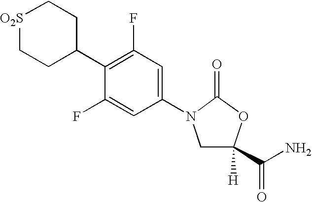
C1(N2CC([H])(C(N)=O)OC2=O)=CC(F)=C(C2CC[O2S]CC2)C(F)=C1
